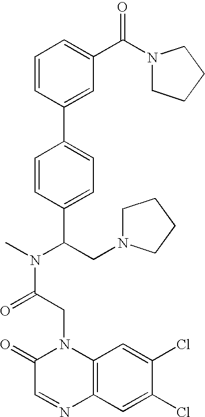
C12=C(C=C(Cl)C(Cl)=C1)N=CC(=O)N2CC(N(C)C(CN1CCCC1)C1=CC=C(C2=CC(C(N3CCCC3)=O)=CC=C2)C=C1)=O
